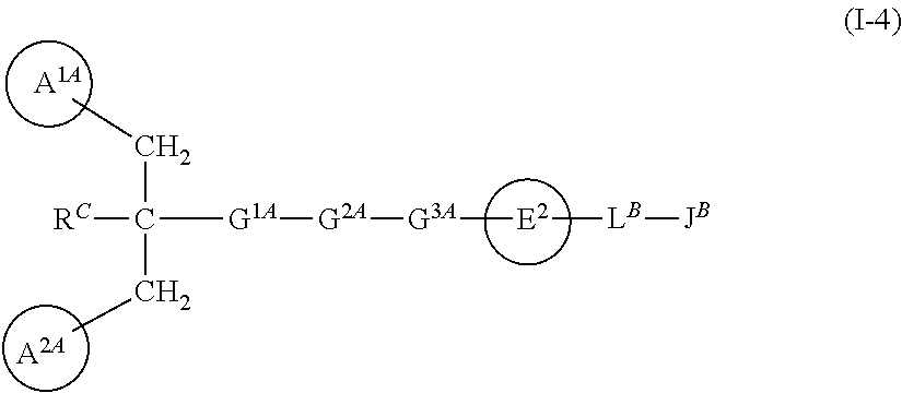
[A1A].[A2A].[E2]([LB][JB])[G3A][G2A][G1A]C(CC)(CC)[RC]
